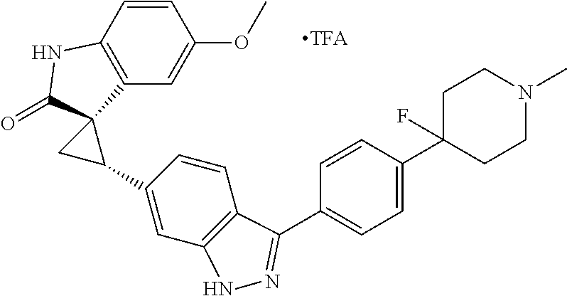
C1=CC2=C(C=C1OC)C1(C(=O)N2)CC1C1=CC2=C(C=C1)C(C1=CC=C(C3(F)CCN(C)CC3)C=C1)=NN2
